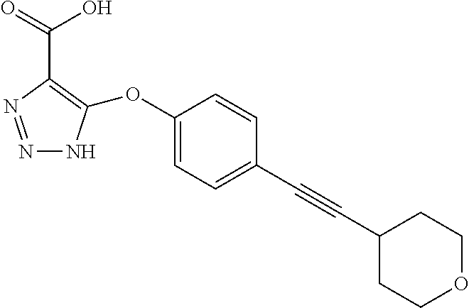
N1=NC(C(O)=O)=C(OC2=CC=C(C#CC3CCOCC3)C=C2)N1
